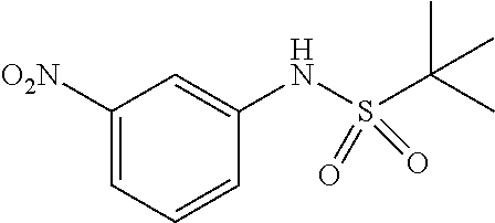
C1(NS(C(C)(C)C)(=O)=O)=CC([O2N])=CC=C1
